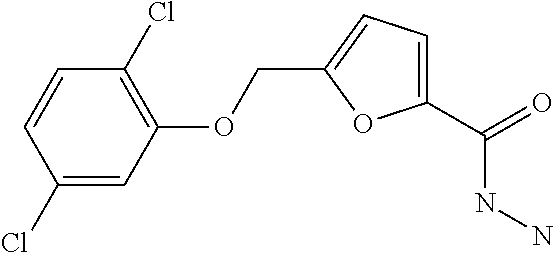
C1(Cl)=CC(OCC2=CC=C(C(NN)=O)O2)=C(Cl)C=C1
